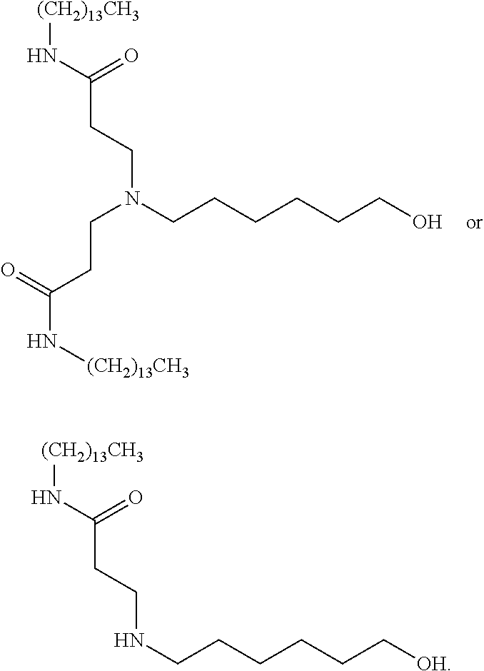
N(CCCCCC[OH])CCC(N[(CH2)13CH3])=O.C(N(CCCCCCO)CCC(N[(CH2)13CH3])=O)CC(N[(CH2)13CH3])=O
